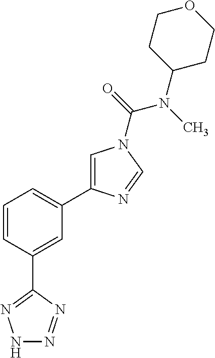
C1=CC(C2=NNN=N2)=CC(C2=CN(C(=O)N(C)C3CCOCC3)C=N2)=C1
